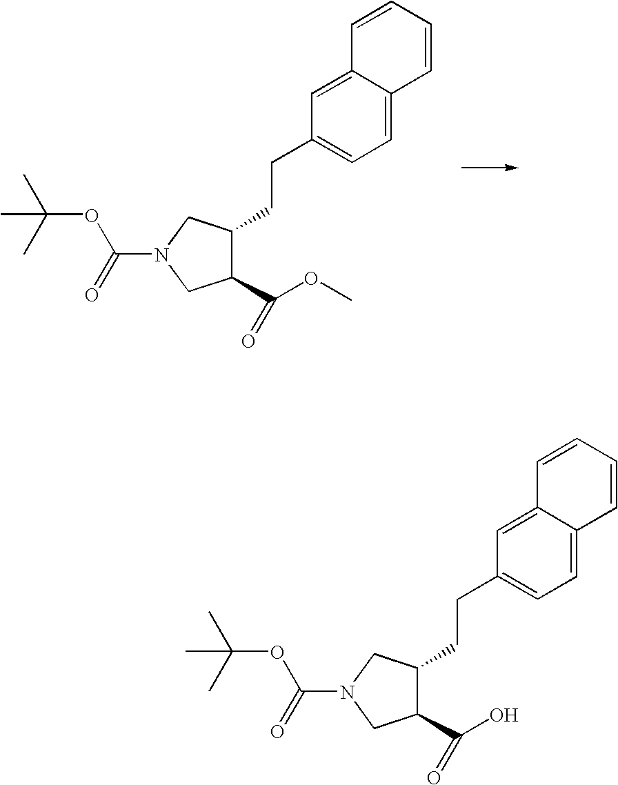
C1(C(OC)=O)C(CCC2=CC=C3C(=C2)C=CC=C3)CN(C(=O)OC(C)(C)C)C1.C1(C(O)=O)C(CCC2=CC=C3C(=C2)C=CC=C3)CN(C(=O)OC(C)(C)C)C1
